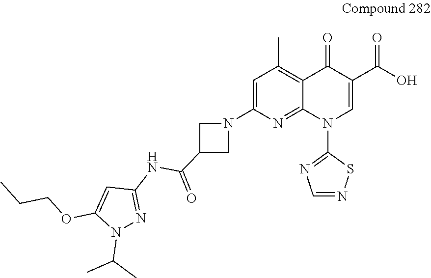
C1=C(N2CC(C(NC3=NN(C(C)C)C(OCCC)=C3)=O)C2)N=C2C(=C1C)C(=O)C(C(O)=O)=CN2C1=NC=NS1
